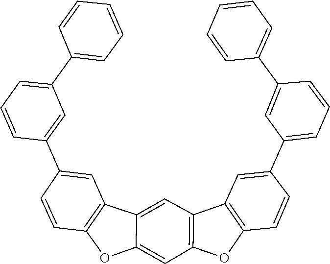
C1=CC=C(C2=CC(C3=CC4=C(C=C3)OC3=C4C=C4C(=C3)OC3=C4C=C(C4=CC(C5=CC=CC=C5)=CC=C4)C=C3)=CC=C2)C=C1
